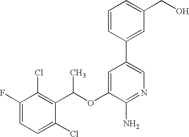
FC1=CC=C(Cl)C(C(OC2=CC(C3=CC(CO)=CC=C3)=CN=C2N)C)=C1Cl
